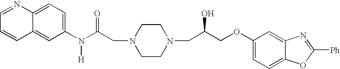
C12=CC=C(N(C(CN3CCN(CC(COC4=CC=C5C(=C4)N=C([Ph])O5)O)CC3)=O)[H])C=C1C=CC=N2
